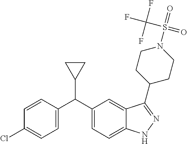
C1(C(C2=CC=C3C(=C2)C(C2CCN(S(=O)(C(F)(F)F)=O)CC2)=NN3)C2=CC=C(Cl)C=C2)CC1
